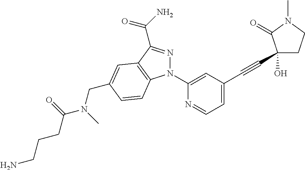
C1(N2N=C(C(=O)N)C3=C2C=CC(CN(C(=O)CCCN)C)=C3)=CC(C#CC2(O)CCN(C)C2=O)=CC=N1
